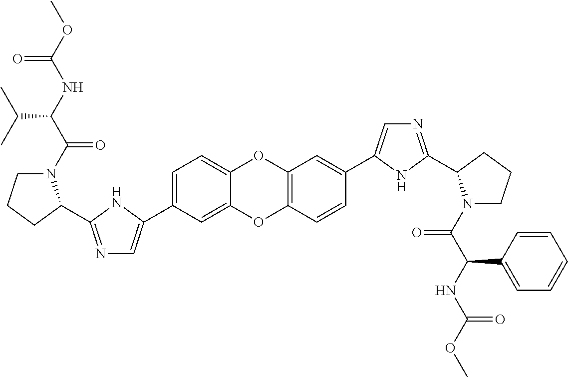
C1(C2=CN=C(C3N(C(=O)C(C(C)C)NC(=O)OC)CCC3)N2)=CC=C2OC3=C(C=CC(C4=CN=C(C5N(C(=O)C(NC(=O)OC)C6=CC=CC=C6)CCC5)N4)=C3)OC2=C1
